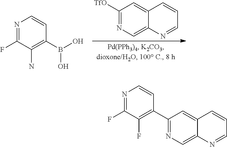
C1([TfO])=NC=C2C(=C1)C=CC=N2.N1=C(F)C(N)=C(B(O)O)C=C1.N1=C(F)C(F)=C(C2=NC=C3C(=C2)C=CC=N3)C=C1
